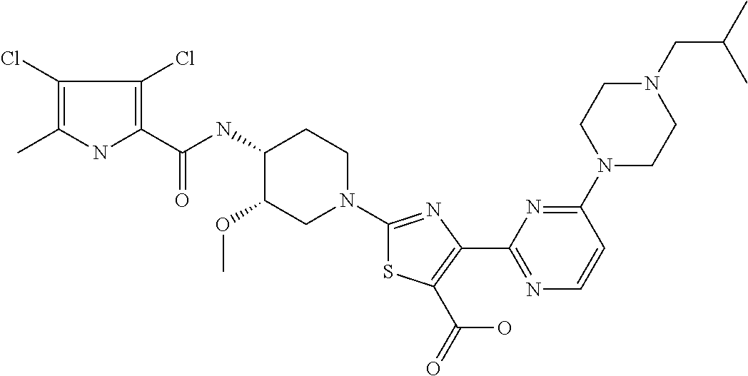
C1(Cl)=C(C)NC(C(NC2C(OC)CN(C3=NC(C4=NC=CC(N5CCN(CC(C)C)CC5)=N4)=C(C(=O)O)S3)CC2)=O)=C1Cl
